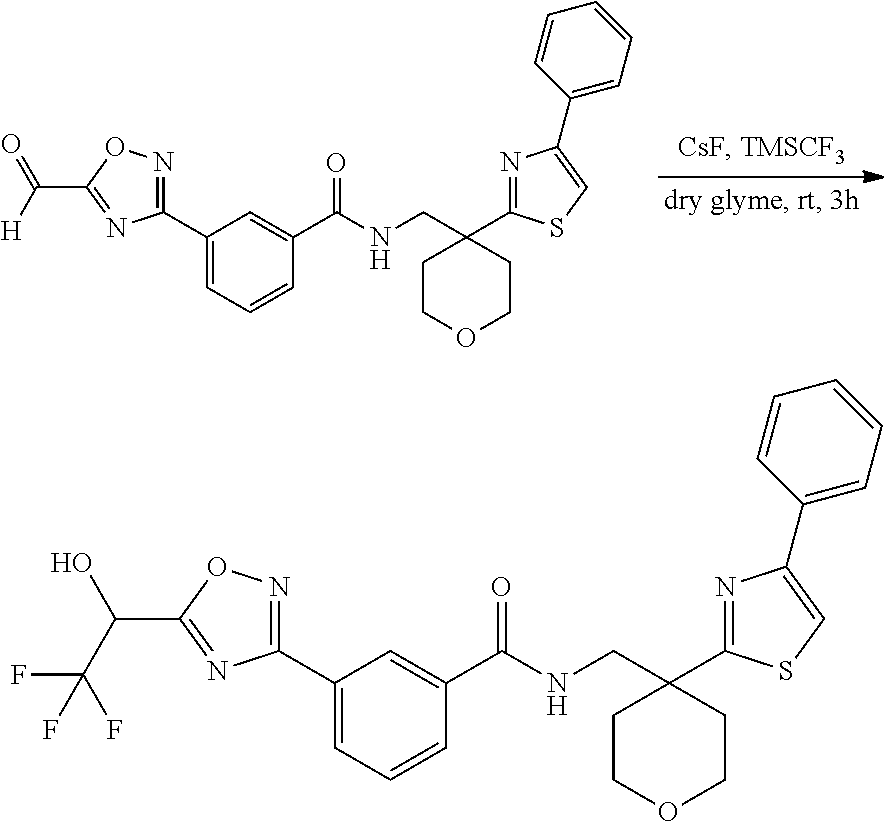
C1(C2=NOC(C(=O)[H])=N2)=CC=CC(C(NCC2(C3=NC(C4=CC=CC=C4)=CS3)CCOCC2)=O)=C1.C1(C2=NOC(C(O)C(F)(F)F)=N2)=CC=CC(C(NCC2(C3=NC(C4=CC=CC=C4)=CS3)CCOCC2)=O)=C1
